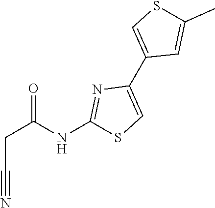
C(C#N)C(=O)NC1=NC(C2=CSC(C)=C2)=CS1
